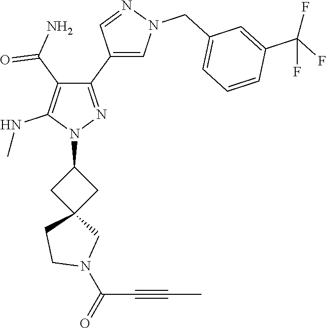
C(C#CC)(N1CC2(CC1)CC(N1N=C(C3=CN(CC4=CC=CC(C(F)(F)F)=C4)N=C3)C(C(=O)N)=C1NC)C2)=O
